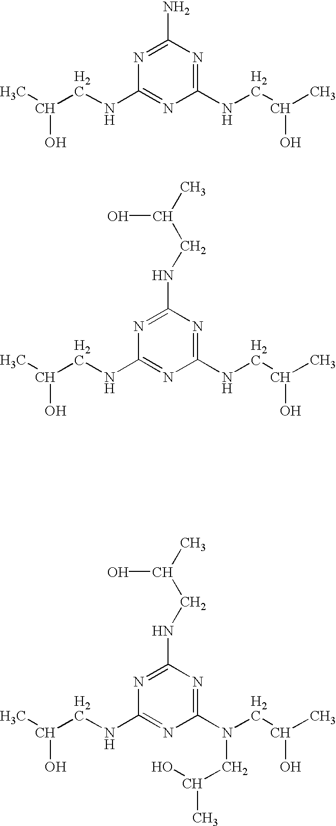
C1(NCC(C)O)=NC(NCC(C)O)=NC(N)=N1.C1(NCC(C)O)=NC(NCC(C)O)=NC(NCC(C)O)=N1.C1(NCC(C)O)=NC(N(CC(C)O)CC(C)O)=NC(NCC(C)O)=N1
